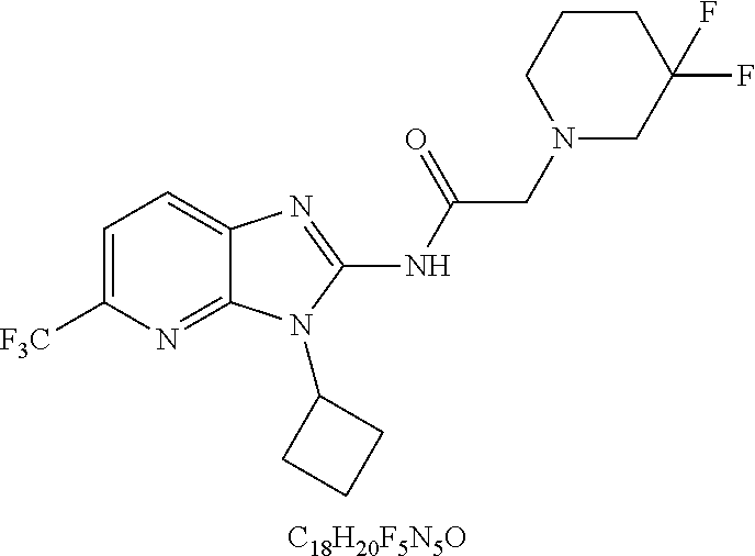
[C18H20F5N5O].C1=C([F3C])N=C2C(=C1)N=C(NC(CN1CC(F)(F)CCC1)=O)N2C1CCC1
